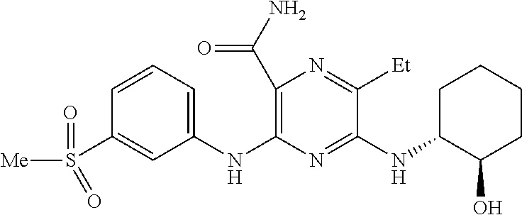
N(C1=NC(NC2=CC=CC(S(=O)(=O)[Me])=C2)=C(C(N)=O)N=C1[Et])C1C(O)CCCC1
